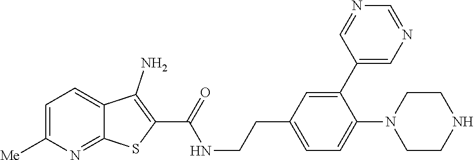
C1=C([Me])N=C2C(=C1)C(N)=C(C(=O)NCCC1=CC=C(N3CCNCC3)C(C3=CN=CN=C3)=C1)S2
